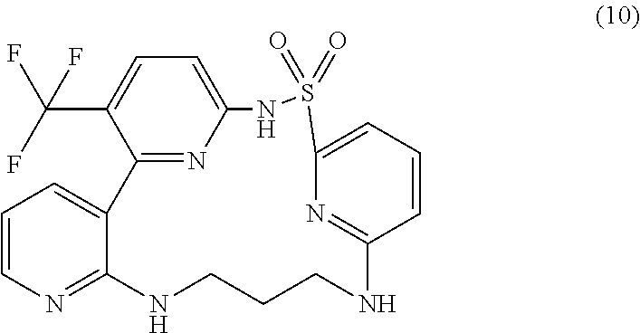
C1=CN=C2C(=C1)C1=NC(=CC=C1C(F)(F)F)NS(=O)(=O)C1=CC=CC(=N1)NCCCN2
